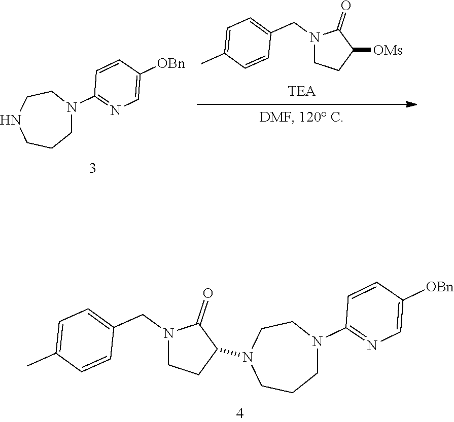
N1(CC2=CC=C(C)C=C2)CCC(N2CCN(C3=NC=C([OBn])C=C3)CCC2)C1=O.N1(CC2=CC=C(C)C=C2)CCC([OMs])C1=O.C1N(C2=NC=C([OBn])C=C2)CCNCC1
